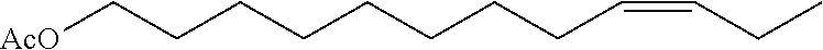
CCC=CCCCCCCCC[AcO]
